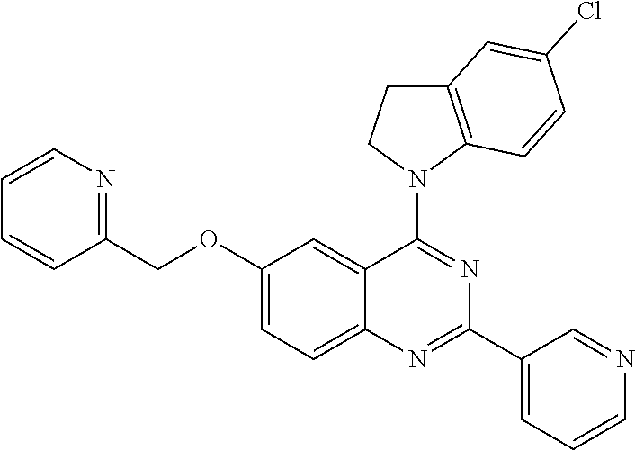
C1(OCC2=NC=CC=C2)=CC=C2C(=C1)C(N1CCC3=C1C=CC(Cl)=C3)=NC(C1=CC=CN=C1)=N2
